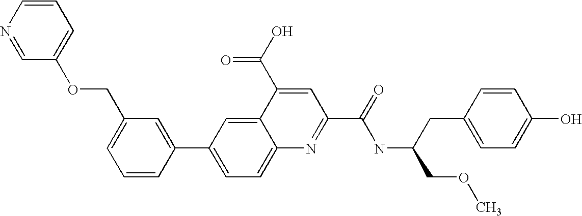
C1=CN=CC(OCC2=CC=CC(C3=CC=C4C(=C3)C(C(O)=O)=CC(C(=O)NC(CC3=CC=C(O)C=C3)COC)=N4)=C2)=C1
